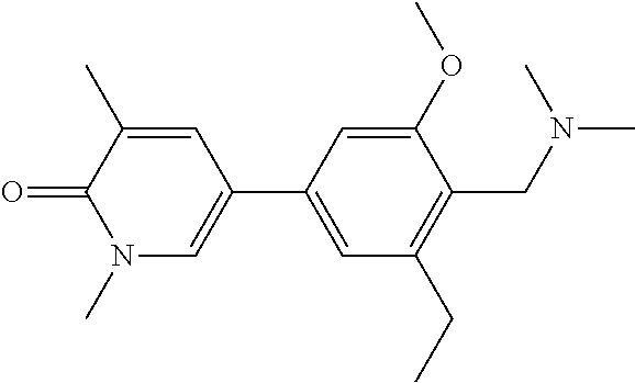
C1=C(C2=CN(C)C(=O)C(C)=C2)C=C(OC)C(CN(C)C)=C1CC
